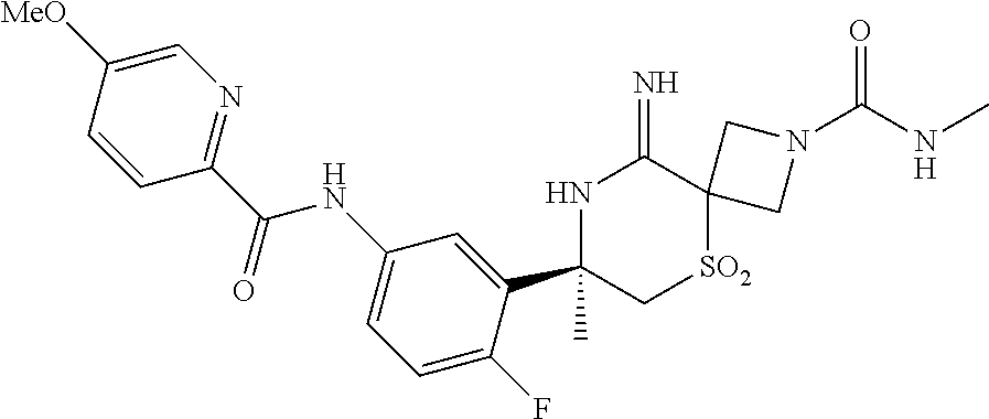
C1(C(=O)NC2=CC=C(F)C(C3(C)NC(=N)C4([SO2]C3)CN(C(NC)=O)C4)=C2)=NC=C([MeO])C=C1
